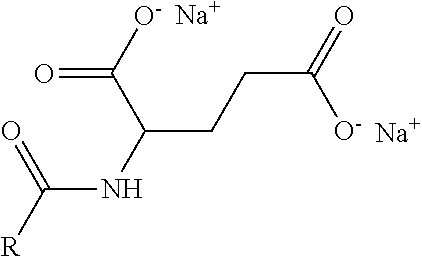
C(NC(CCC(=O)[O-])C([O-])=O)([R])=O.[Na].[Na]
